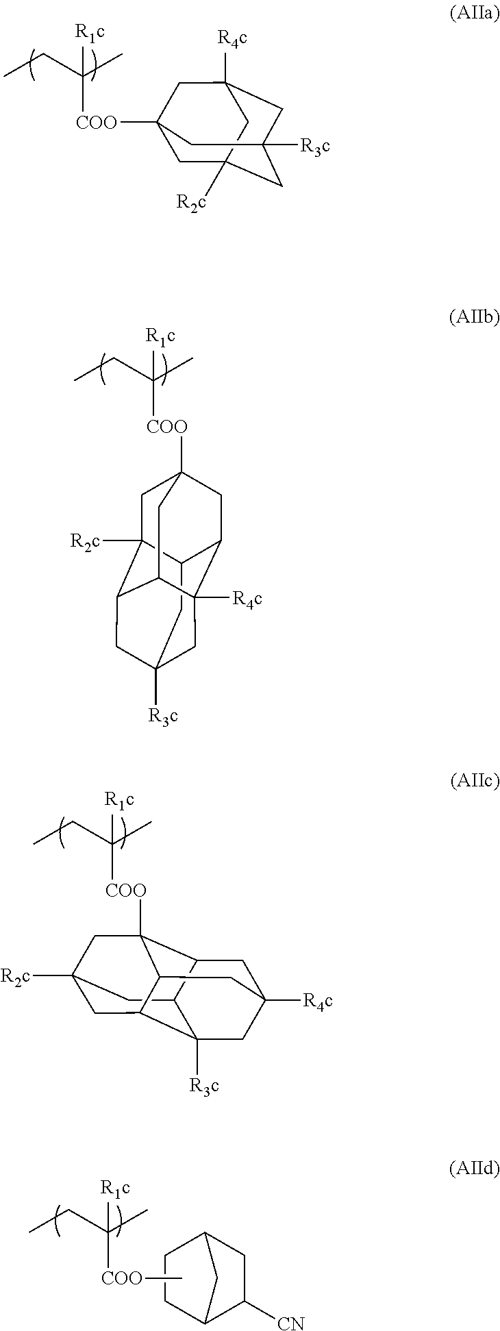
C1C2([R2c])CC3([R3c])CC([R4c])(CC1([COO]C(C)(CC)[R1c])C3)C2.C12CC3([R3c])CC4C1([R2c])CC1([COO]C(CC)(C)[R1c])CC2C([R4c])(C4C1)C3.C12CC3([R2c])CC4([COO]C(CC)(C)[R1c])C1CC1([R4c])CC2([R3c])C(C4C1)C3.C12C([CN])CC(C1)CC2.C[COO]C(C)(CC)[R1c]
